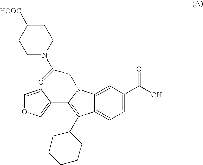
C1=CC(C2=C(C3CCCCC3)C3=CC=C(C([OH])=O)C=C3N2CC(N2CCC([HOOC])CC2)=O)=CO1
